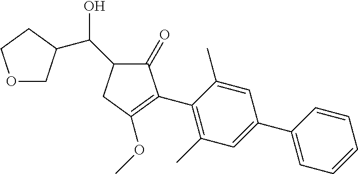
C1(=O)C(C2=C(C)C=C(C3=CC=CC=C3)C=C2C)=C(OC)CC1C(C1COCC1)O
